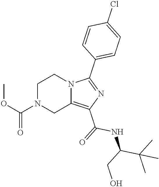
O(C(N1CC2=C(C(=O)NC(C(C)(C)C)CO)N=C(C3=CC=C(Cl)C=C3)N2CC1)=O)C
